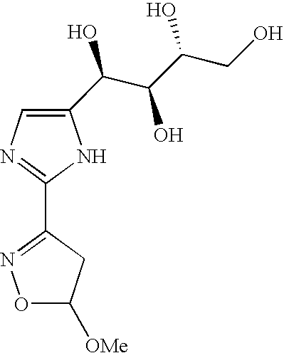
C1(C(C(O)C(O)CO)O)=CN=C(C2=NOC([OMe])C2)N1
